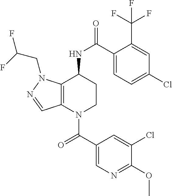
C1(C(=O)N2CCC(NC(=O)C3=CC=C(Cl)C=C3C(F)(F)F)C3=C2C=NN3CC(F)F)=CN=C(OC)C(Cl)=C1
